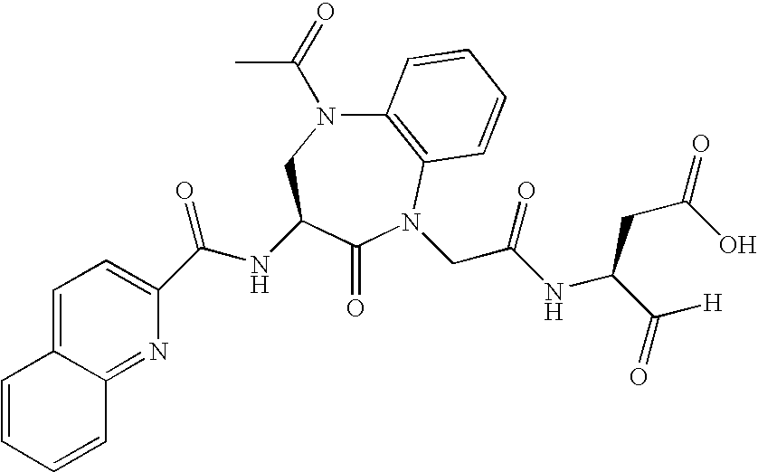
C12=C(N(CC(NC(C(=O)[H])CC(=O)O)=O)C(=O)C(NC(C3=CC=C4C(=N3)C=CC=C4)=O)CN1C(C)=O)C=CC=C2
